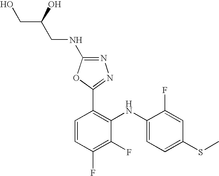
C1=CC(F)=C(F)C(NC2=CC=C(SC)C=C2F)=C1C1=NN=C(NCC(CO)O)O1
